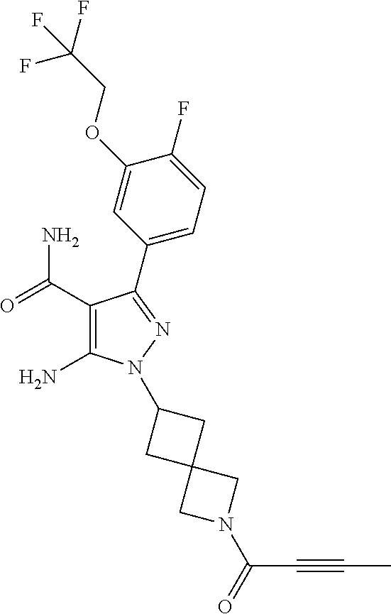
C1(C(=O)N)=C(N)N(C2CC3(C2)CN(C(=O)C#CC)C3)N=C1C1=CC=C(F)C(OCC(F)(F)F)=C1
